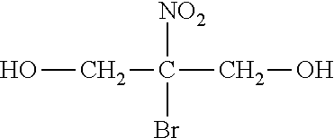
OCC(CO)([NO2])Br
